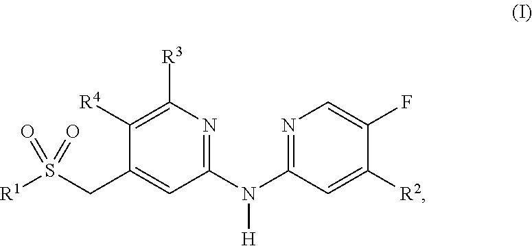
C1([R4])=C([R3])N=C(N(C2=NC=C(F)C([R2])=C2)[H])C=C1CS([R1])(=O)=O
